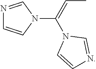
C(N1C=CN=C1)(=CC)N1C=NC=C1
